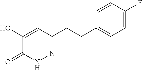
N1=C(CCC2=CC=C(F)C=C2)C=C(O)C(=O)N1
